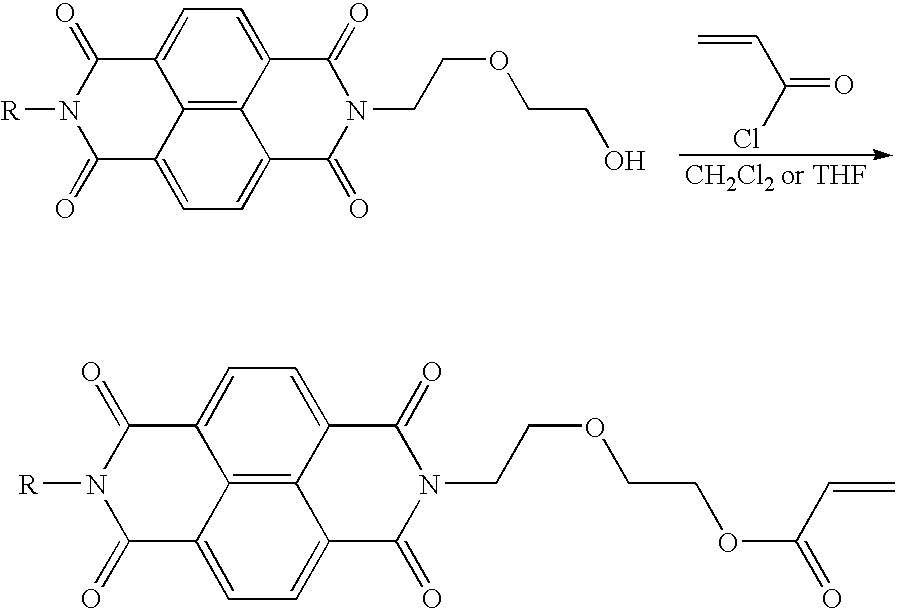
C12=CC=C3C4=C1C(=CC=C4C(=O)N(CCOCCO)C3=O)C(=O)N([R])C2=O.C=CC(Cl)=O.C12=CC=C3C4=C1C(=CC=C4C(=O)N(CCOCCOC(C=C)=O)C3=O)C(=O)N([R])C2=O
